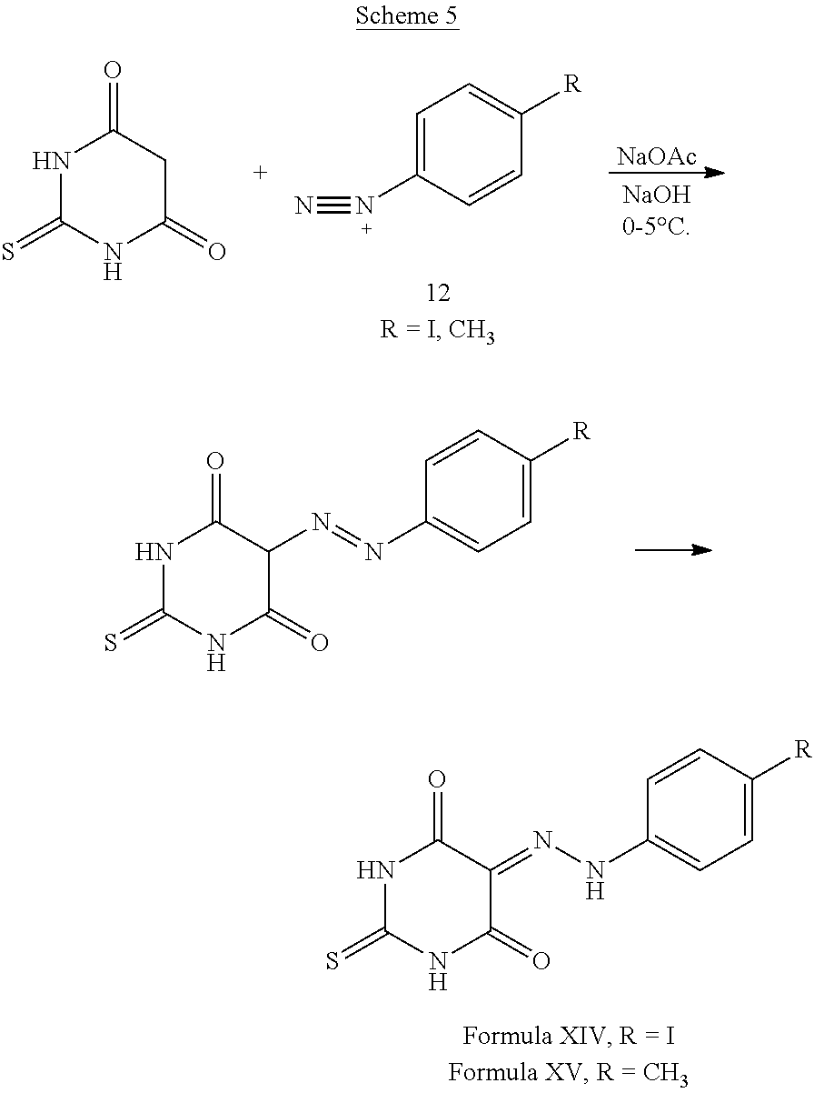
C1=C(N#N)C=CC([R])=C1.N1C(=S)NC(=O)CC1=O.[NaOAc].N1C(=S)NC(=O)C(N=NC2=CC=C([R])C=C2)C1=O.N1C(=S)NC(=O)C(=NNC2=CC=C([R])C=C2)C1=O
